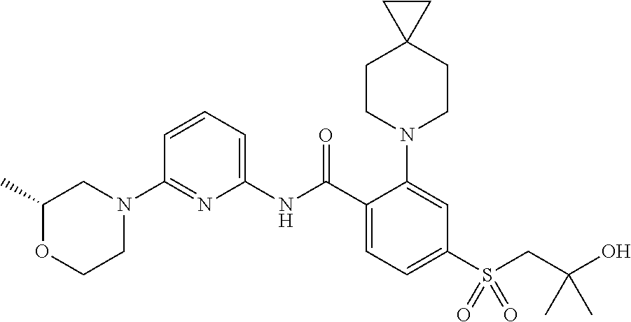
C1(N2CC(C)OCC2)=NC(NC(C2=CC=C(S(CC(O)(C)C)(=O)=O)C=C2N2CCC3(CC2)CC3)=O)=CC=C1
